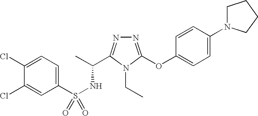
N1=C(OC2=CC=C(N3CCCC3)C=C2)N(CC)C(C(C)NS(=O)(C2=CC=C(Cl)C(Cl)=C2)=O)=N1
